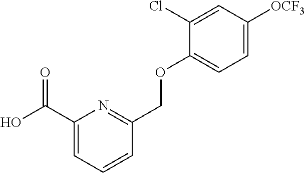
C1(C(O)=O)=CC=CC(COC2=CC=C([OCF3])C=C2Cl)=N1
